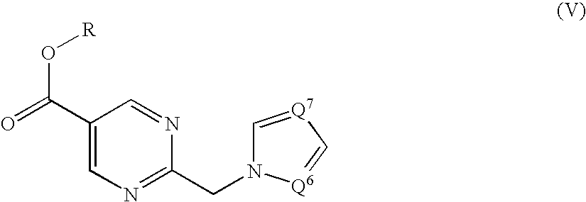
C1(C(O[R])=O)=CN=C(CN2C=[Q7]C=[Q6]2)N=C1
